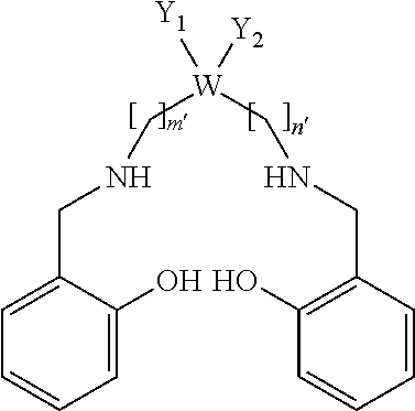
C([W](CNCC1=C(O)C=CC=C1)([Y2])[Y1])NCC1=CC=CC=C1O
